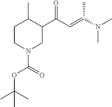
C1CN(C(=O)OC(C)(C)C)CC(C(C=C(C)N(C)C)=O)C1C
